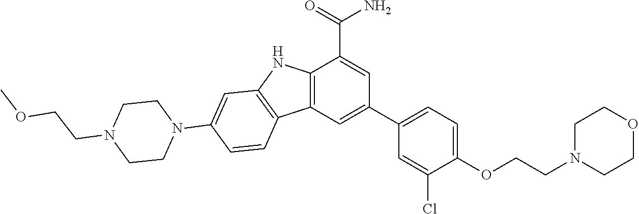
C12=C(C=C(C3=CC=C(OCCN4CCOCC4)C(Cl)=C3)C=C1C(=O)N)C1=C(N2)C=C(N2CCN(CCOC)CC2)C=C1
